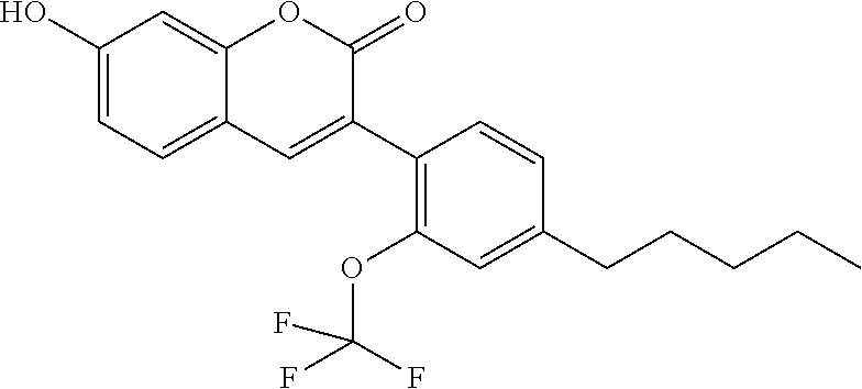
C12=CC=C(O)C=C1OC(=O)C(C1=C(OC(F)(F)F)C=C(CCCCC)C=C1)=C2
